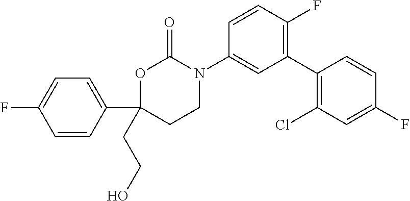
C1(N2C(=O)OC(C3=CC=C(F)C=C3)(CCO)CC2)=CC(C2=C(Cl)C=C(F)C=C2)=C(F)C=C1
